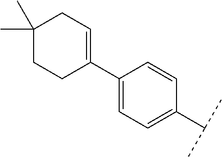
C1(C2=CCC(C)(C)CC2)=CC=C(C(C)C)C=C1
